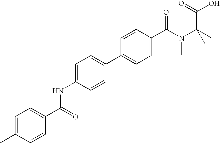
C1=C(NC(C2=CC=C(C)C=C2)=O)C=CC(C2=CC=C(C(N(C(C)(C)C(=O)O)C)=O)C=C2)=C1
